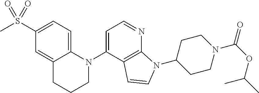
C1(S(C)(=O)=O)=CC=C2C(=C1)CCCN2C1=CC=NC2=C1C=CN2C1CCN(C(OC(C)C)=O)CC1
